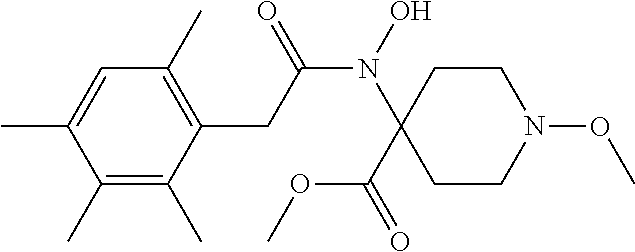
C1=C(C)C(C)=C(C)C(CC(N(O)C2(C(=O)OC)CCN(OC)CC2)=O)=C1C
